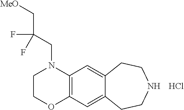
C1COC2=C(N1CC(C[MeO])(F)F)C=C1C(=C2)CCNCC1.Cl
